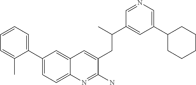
C1(C2=CC=C3C(=C2)C=C(CC(C2=CC(C4CCCCC4)=CN=C2)C)C(N)=N3)=CC=CC=C1C
